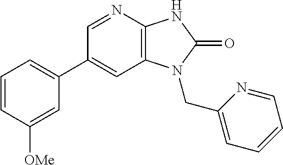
C1(C2=CC=CC([OMe])=C2)=CC2=C(N=C1)NC(=O)N2CC1=CC=CC=N1
